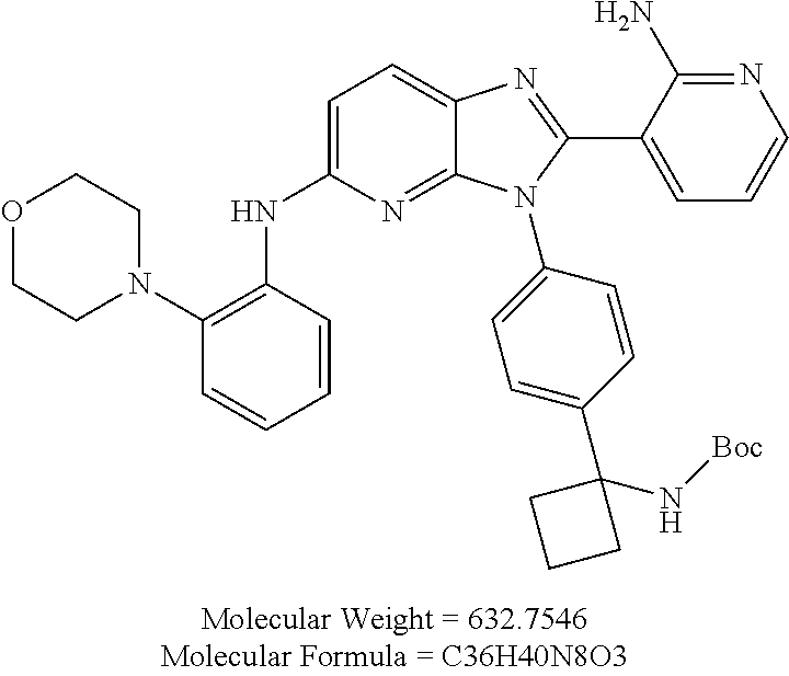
O1CCN(C2=C(NC3=CC=C4C(=N3)N(C3=CC=C(C5(N[Boc])CCC5)C=C3)C(C3=CC=CN=C3N)=N4)C=CC=C2)CC1
